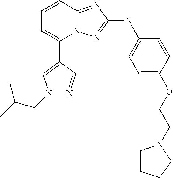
C1=CC2=NC(NC3=CC=C(OCCN4CCCC4)C=C3)=NN2C(C2=CN(CC(C)C)N=C2)=C1
